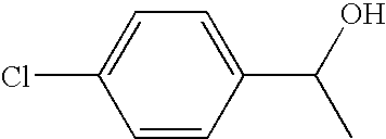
C1=C(C(O)C)C=CC(Cl)=C1
